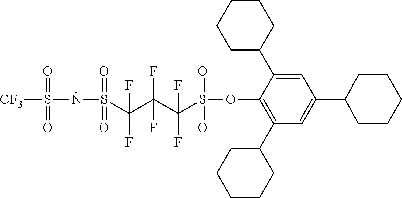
C1CCCC(C2=CC(C3CCCCC3)=CC(C3CCCCC3)=C2OS(C(C(C(S(=O)(=O)NS([CF3])(=O)=O)(F)F)(F)F)(F)F)(=O)=O)C1
